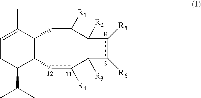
C1(C(C)C)C2C(C(C)=CC1)CC([R1])C([R2])c([R5])c([R6])C([R3])c([R4])c2
